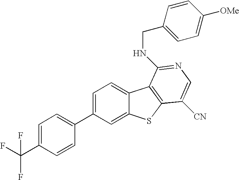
C1=C(C2=CC=C(C(F)(F)F)C=C2)C=C2C(=C1)C1=C(S2)C([CN])=CN=C1NCC1=CC=C([OMe])C=C1
